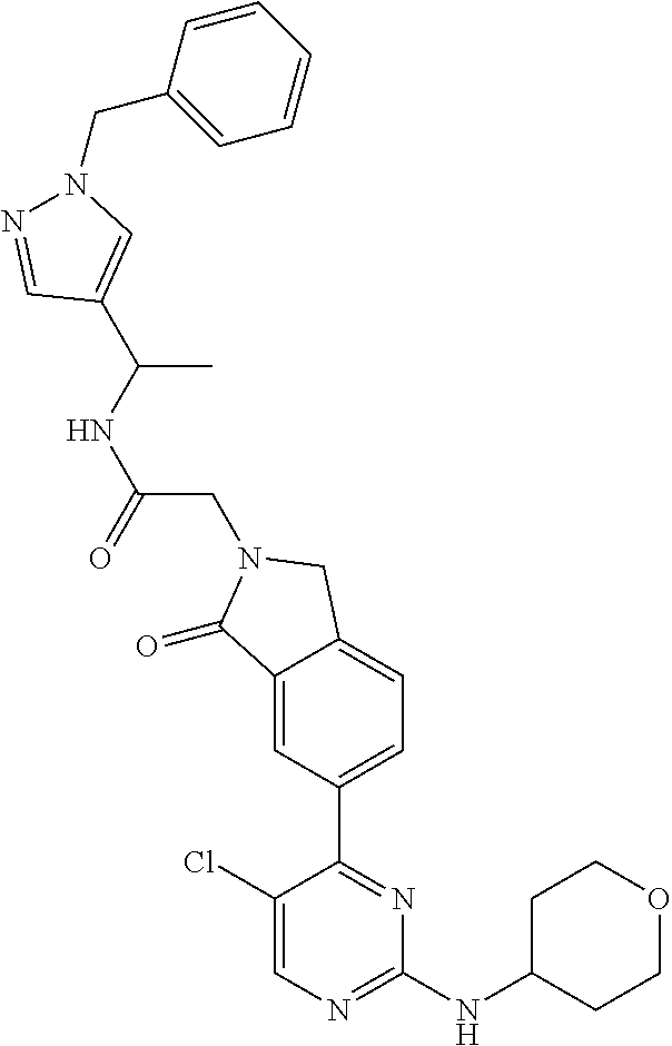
O=C(NC(C)C1=CN(CC2=CC=CC=C2)N=C1)CN1C(=O)C2=CC(C3=NC(NC4CCOCC4)=NC=C3Cl)=CC=C2C1
